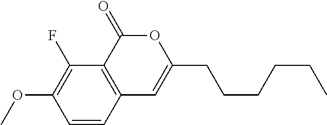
C1=CC2=C(C(F)=C1OC)C(=O)OC(CCCCCC)=C2
